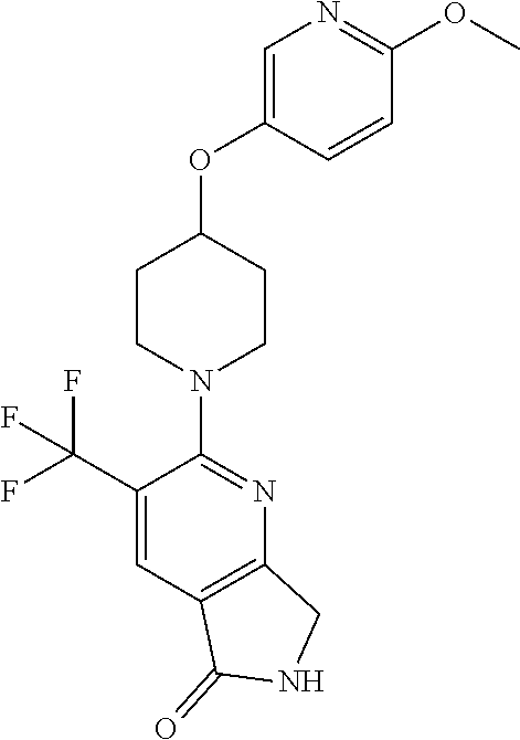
C1CN(C2=NC3=C(C=C2C(F)(F)F)C(=O)NC3)CCC1OC1=CN=C(OC)C=C1
